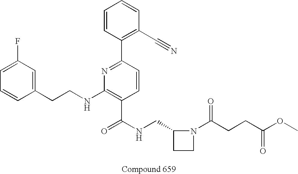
C1=CC(CCNC2=C(C(NCC3CCN3C(CCC(OC)=O)=O)=O)C=CC(C3=C(C#N)C=CC=C3)=N2)=CC(F)=C1
